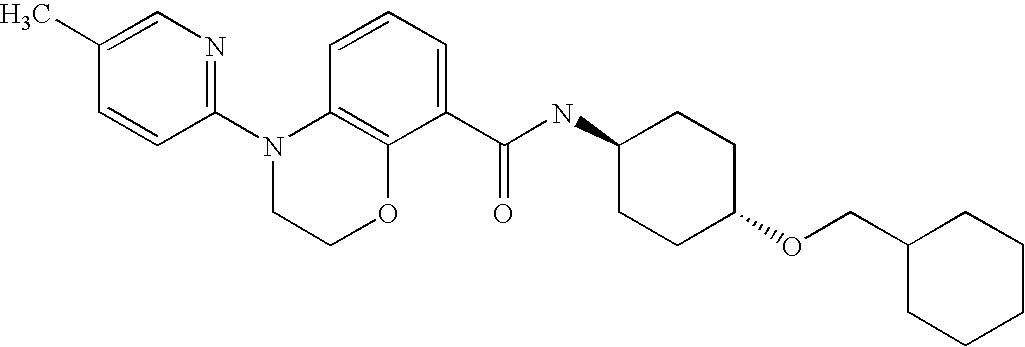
C1(N2CCOC3=C2C=CC=C3C(NC2CCC(OCC3CCCCC3)CC2)=O)=NC=C(C)C=C1
